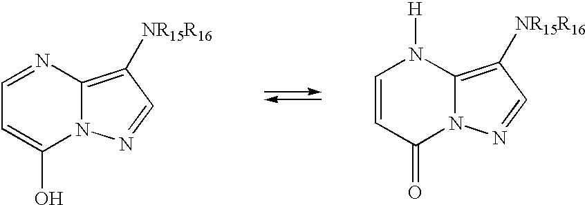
N12C(=C([NR15R16])C=N1)N=CC=C2O.N12C(=C([NR15R16])C=N1)N([H])C=CC2=O
